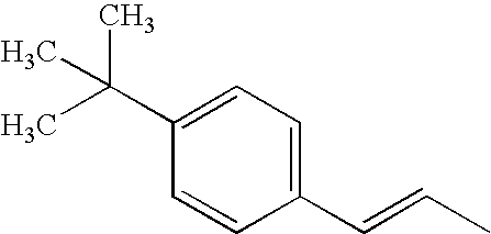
C1(C=CC)=CC=C(C(C)(C)C)C=C1
